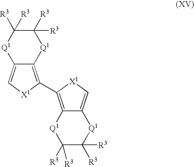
C12=C(C3=C4C(=C[X1]3)[Q1]C([R3])([R3])C([R3])([R3])[Q1]4)[X1]C=C1[Q1]C([R3])([R3])C([R3])([R3])[Q1]2
